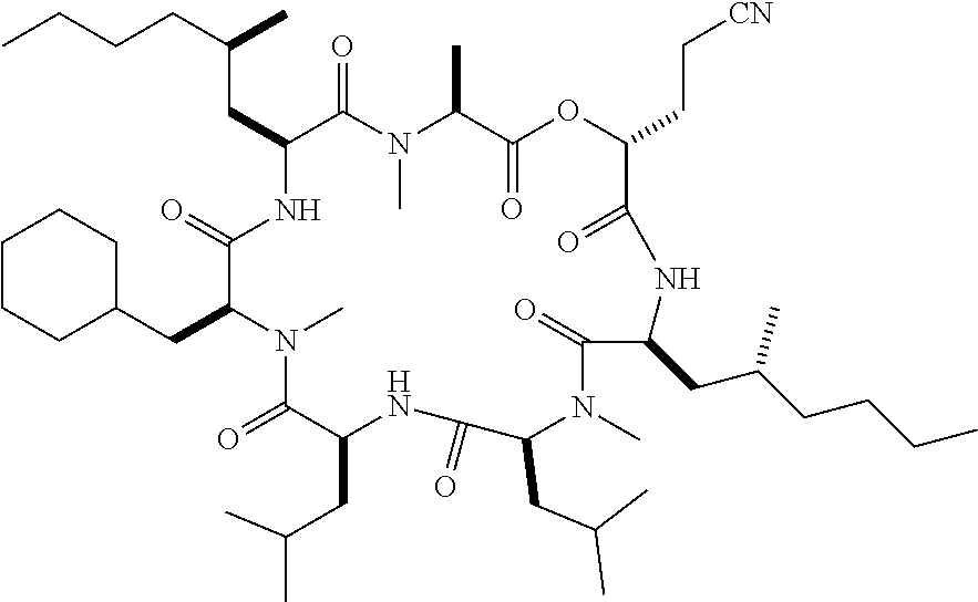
C(CC1NC(=O)C(CC2CCCCC2)N(C)C(=O)C(CC(C)C)NC(=O)C(CC(C)C)N(C)C(=O)C(CC(CCCC)C)NC(=O)C(CC[CN])OC(=O)C(C)N(C)C1=O)(CCCC)C
